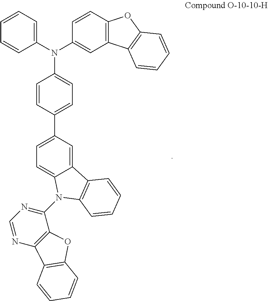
C1(N(C2=CC3=C(C=C2)OC2=C3C=CC=C2)C2=CC=C(C3=CC=C4C(=C3)C3=C(C=CC=C3)N4C3=NC=NC4=C3OC3=C4C=CC=C3)C=C2)=CC=CC=C1
